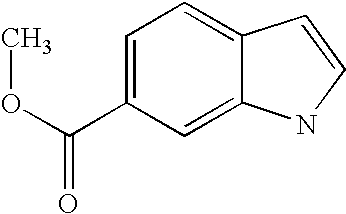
C1(C(OC)=O)=CC=C2C(=C1)NC=C2
